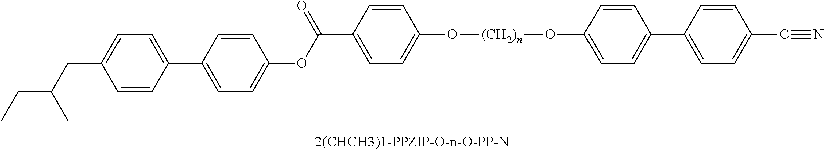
C1=C(C(=O)OC2=CC=C(C3=CC=C(CC(CC)C)C=C3)C=C2)C=CC(O[(CH2)n]OC2=CC=C(C3=CC=C(C#N)C=C3)C=C2)=C1
